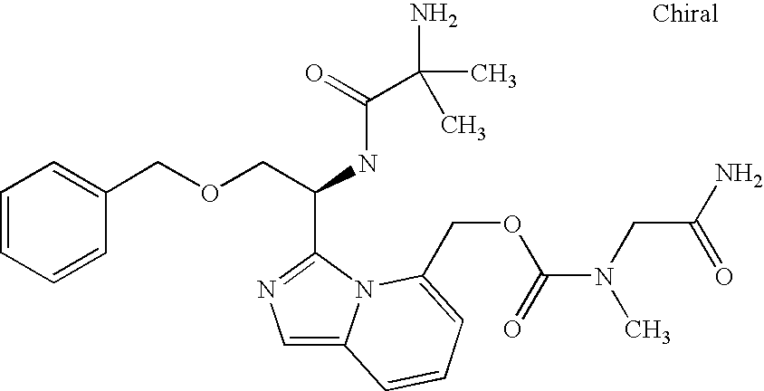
C1=CC=CC(COCC(NC(C(C)(C)N)=O)C2=NC=C3N2C(COC(=O)N(C)CC(N)=O)=CC=C3)=C1
